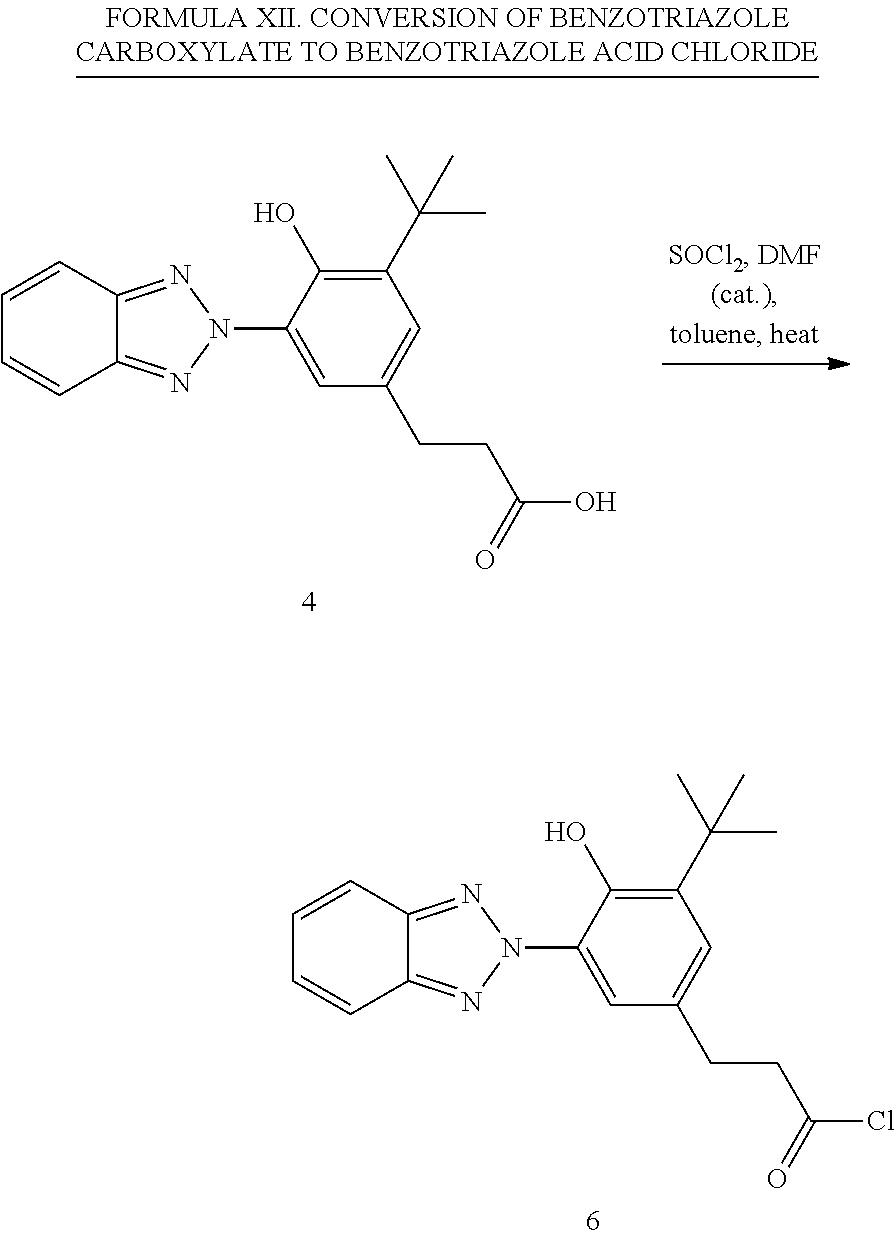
C1=C(N2N=C3C=CC=CC3=N2)C(O)=C(C(C)(C)C)C=C1CCC(O)=O.C1=C(N2N=C3C=CC=CC3=N2)C(O)=C(C(C)(C)C)C=C1CCC(Cl)=O
